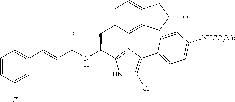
C1=CC(Cl)=CC(C=CC(NC(CC2=CC=C3C(=C2)CC(O)C3)C2=NC(C3=CC=C([NHCO2Me])C=C3)=C(Cl)N2)=O)=C1
